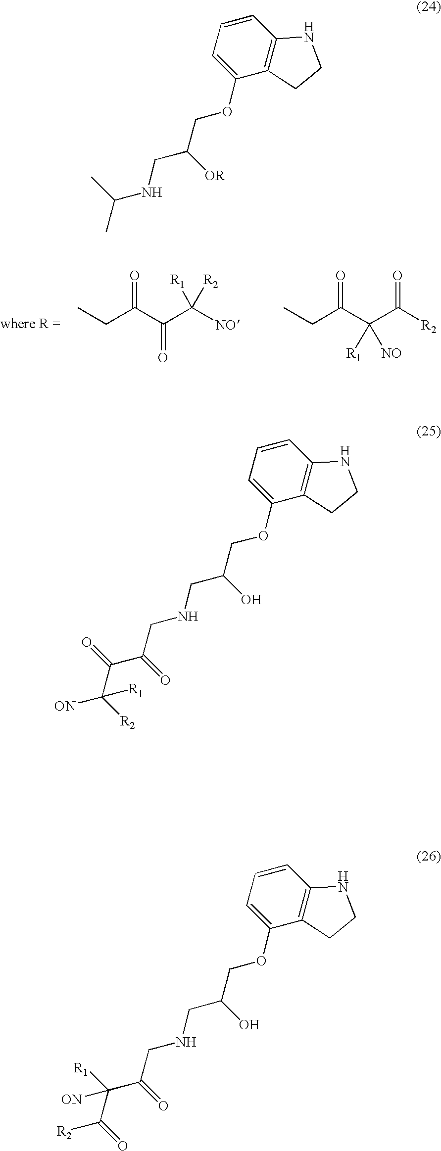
CCC(C(C([NO])([R1])[R2])=O)=O.CCC(C(C([R2])=O)([R1])[NO])=O.C1=CC2=C(C(OCC(CNC(C)C)[OR])=C1)CCN2.C1=CC2=C(C(OCC(CNCC(=O)C(C([ON])([R2])[R1])=O)O)=C1)CCN2.C1=CC2=C(C(OCC(CNCC(=O)C(C([R2])=O)([R1])[ON])O)=C1)CCN2
